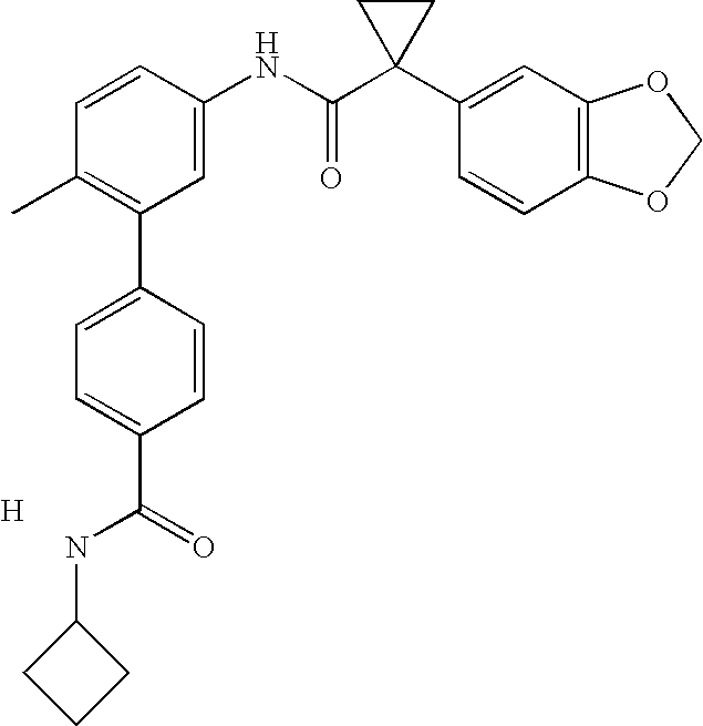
C1=CC(NC(C2(C3=CC4=C(C=C3)OCO4)CC2)=O)=CC(C2=CC=C(C(NC3CCC3)=O)C=C2)=C1C.[H]
